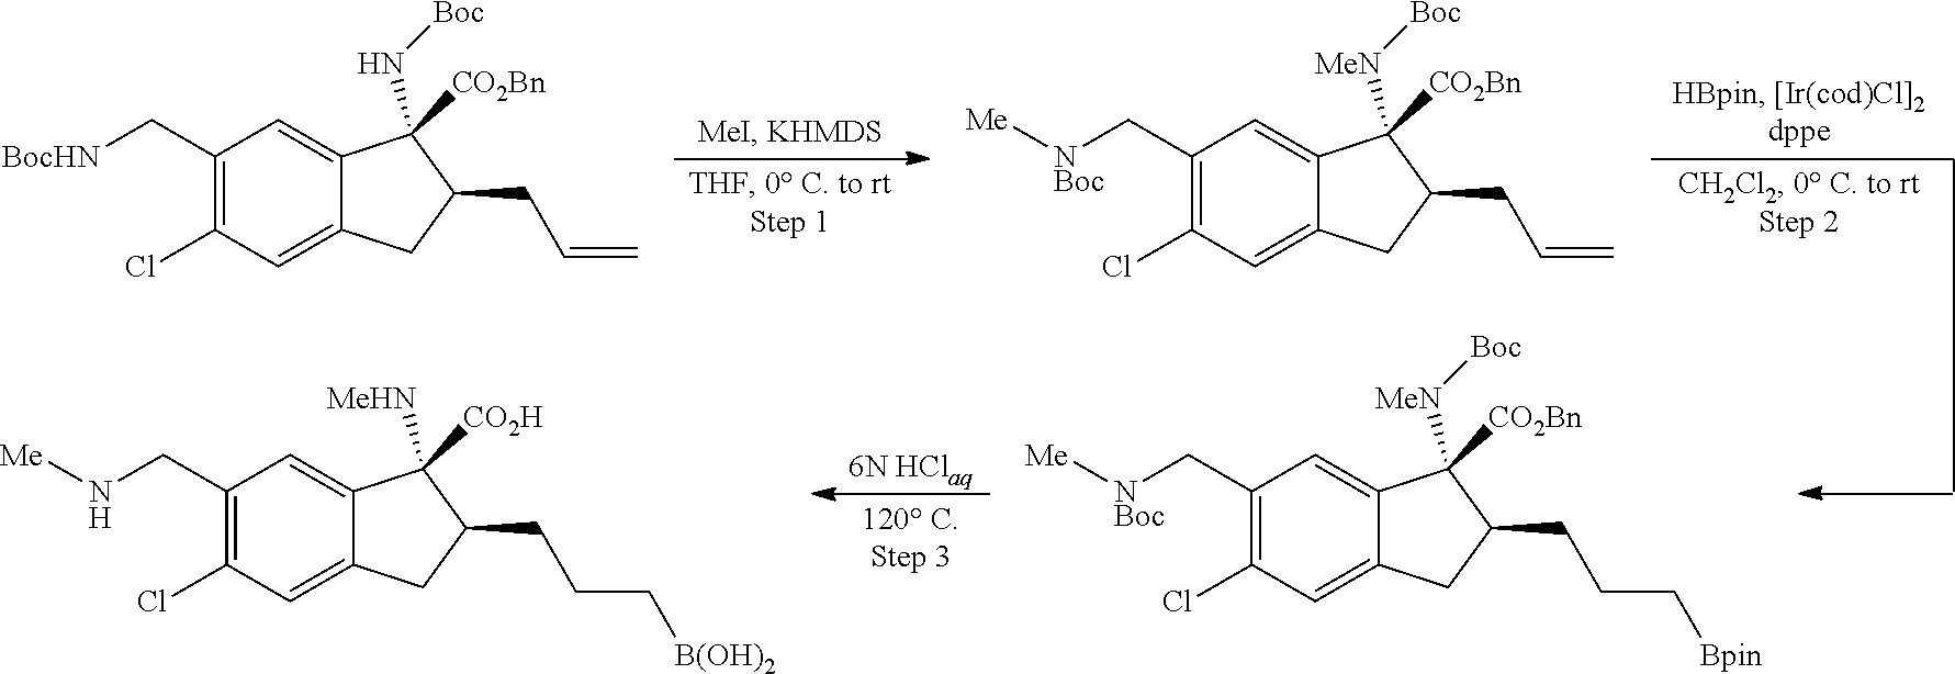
C1(C[BocHN])=C(Cl)C=C2C(=C1)C(N[Boc])([CO2Bn])C(CC=C)C2.C1(C[NBoc][Me])=C(Cl)C=C2C(=C1)C([MeN][Boc])([CO2Bn])C(CC=C)C2.C1(C[NBoc][Me])=C(Cl)C=C2C(=C1)C([MeN][Boc])([CO2Bn])C(CCC[Bpin])C2.C1(CN[Me])=C(Cl)C=C2C(=C1)C([MeHN])([CO2H])C(CCC[B(OH)2])C2
